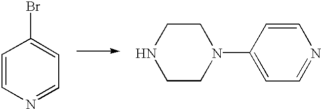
C1=CC(N2CCNCC2)=CC=N1.C1=CC(Br)=CC=N1
